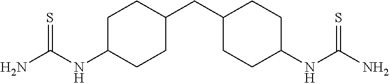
C1C(CC2CCC(NC(N)=S)CC2)CCC(NC(N)=S)C1
